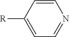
C1=CC([R])=CC=N1
